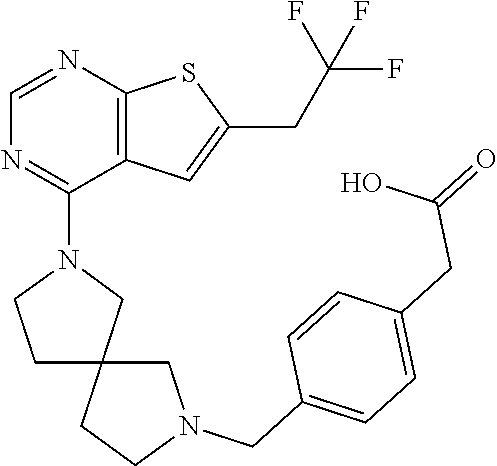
C1=NC2=C(C(N3CCC4(C3)CCN(CC3=CC=C(CC(=O)O)C=C3)C4)=N1)C=C(CC(F)(F)F)S2
